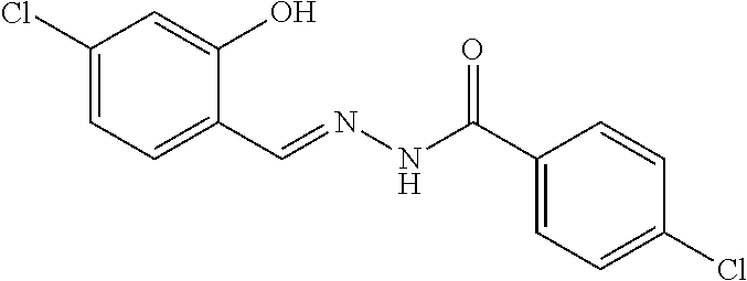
C1(Cl)=CC=C(C=NNC(C2=CC=C(Cl)C=C2)=O)C(O)=C1
